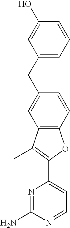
C12=C(C=CC(CC3=CC=CC(O)=C3)=C1)OC(C1=CC=NC(N)=N1)=C2C
